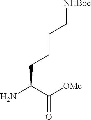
C(CCC[NHBoc])C(C([OMe])=O)N
